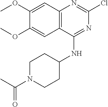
C12=C(C(NC3CCN(C(C)=O)CC3)=NC(Cl)=N1)C=C(OC)C(OC)=C2
